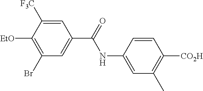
C1=C(NC(=O)C2=CC(Br)=C([EtO])C([F3C])=C2)C=CC([CO2H])=C1C
